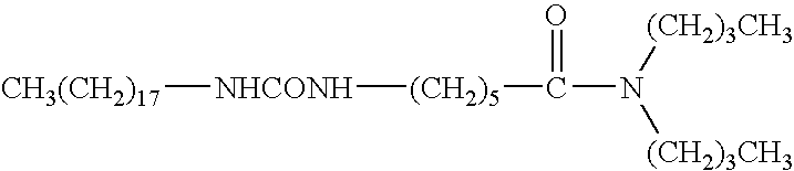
[CH3(CH2)17][NHCONH][(CH2)5]C(=O)N([(CH2)3CH3])[(CH2)3CH3]
